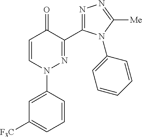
C1=CN(C2=CC([F3C])=CC=C2)N=C(C2=NN=C([Me])N2C2=CC=CC=C2)C1=O
